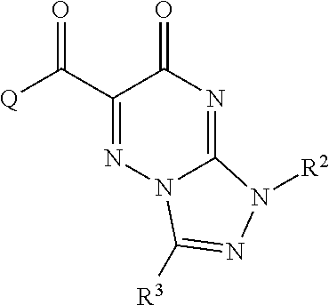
C1(C([Q])=O)=NN2C(=NC1=O)N([R2])N=C2[R3]
